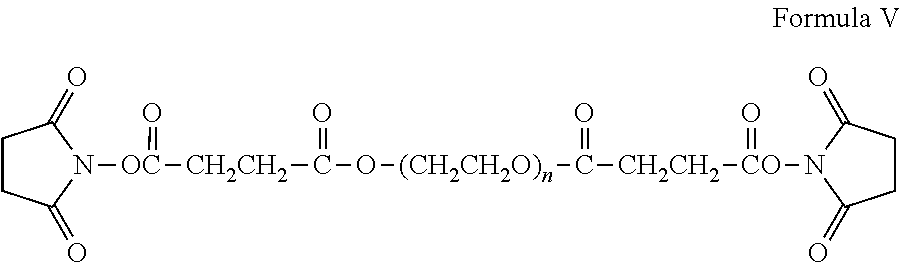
C1CC(=O)N([OC]([CH2CH2]C(O[(CH2CH2O)n]C(=O)[CH2CH2][CO](=O)N2C(=O)CCC2=O)=O)=O)C1=O
